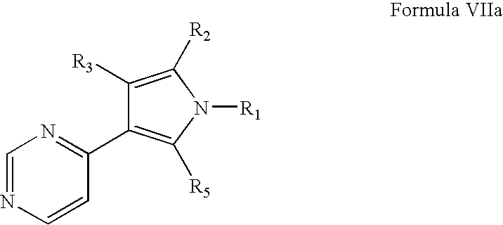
C1([R3])=C([R2])N([R1])C([R5])=C1C1=NC=NC=C1
